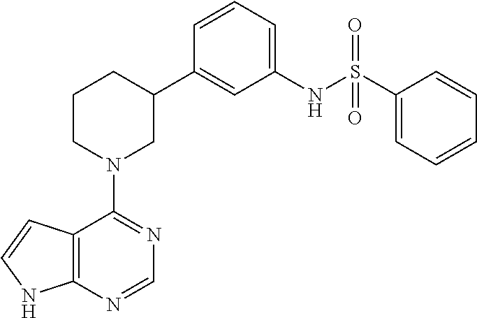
C12=C(N=CN=C1N1CC(C3=CC(NS(C4=CC=CC=C4)(=O)=O)=CC=C3)CCC1)NC=C2
